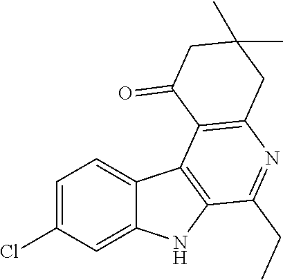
C1=C(Cl)C=C2C(=C1)C1=C(N2)C(CC)=NC2=C1C(=O)CC(C)(C)C2
